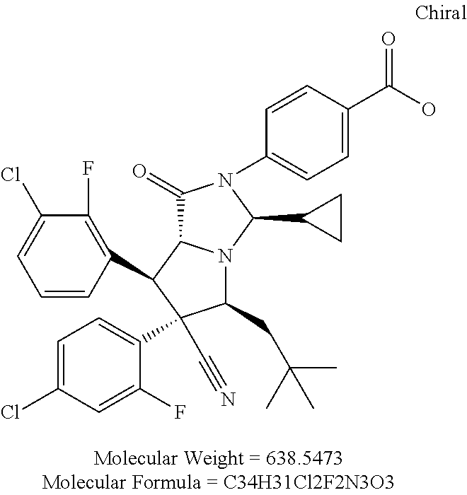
C1(Cl)=CC=C(C2(C#N)C(CC(C)(C)C)N3C(C(=O)N(C4=CC=C(C(O)=O)C=C4)C3C3CC3)C2C2=C(F)C(Cl)=CC=C2)C(F)=C1
